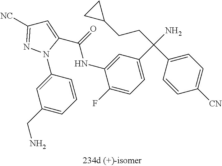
C1=C(N2C(C(=O)NC3=CC(C(C4=CC=C([CN])C=C4)(N)CCC4CC4)=CC=C3F)=CC([NC])=N2)C=CC=C1CN
